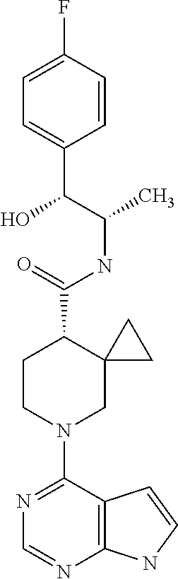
N1=C(N2CC3(C(C(=O)NC(C(C4=CC=C(F)C=C4)O)C)CC2)CC3)C2=C(N=C1)NC=C2
